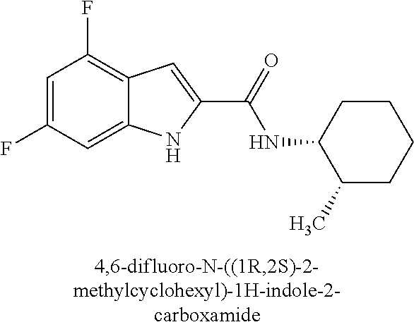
C12=CC(F)=CC(F)=C1C=C(C(=O)NC1C(C)CCCC1)N2
